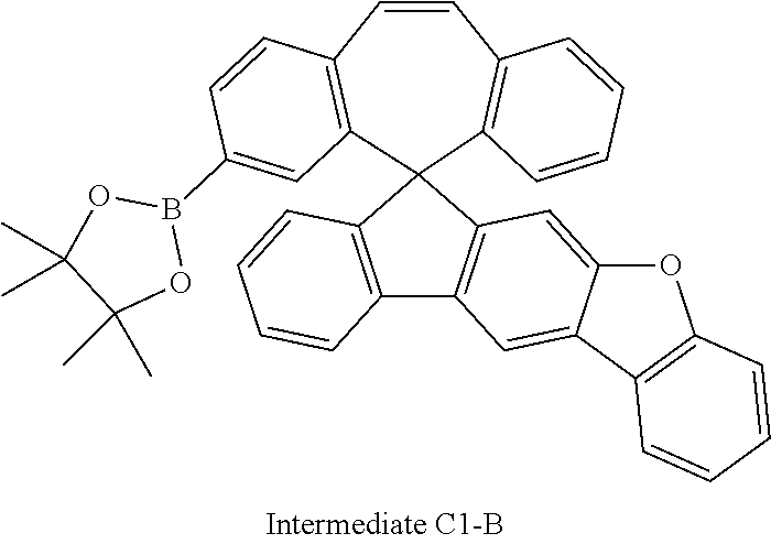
C12=CC3=C(C=C1C1=C(O2)C=CC=C1)C1=C(C32C3=C(C=CC4=C2C=C(B2OC(C)(C)C(C)(C)O2)C=C4)C=CC=C3)C=CC=C1
